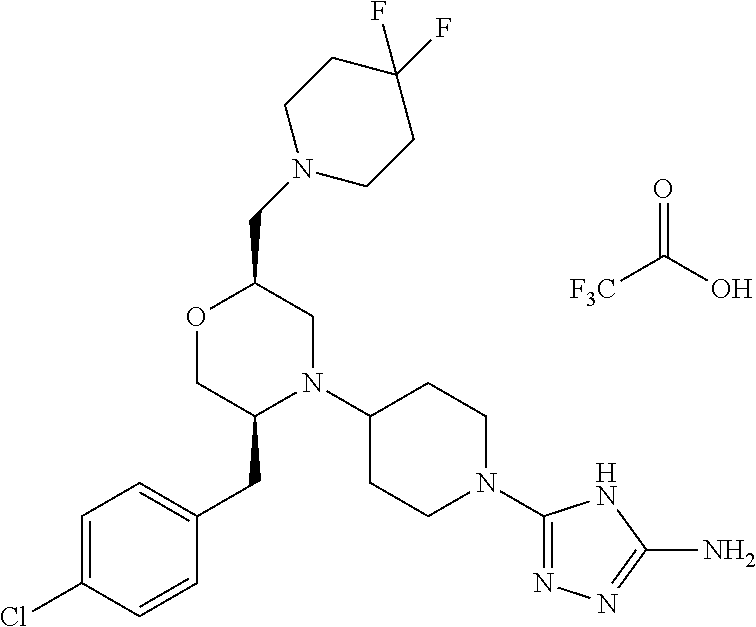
[F3C]C(O)=O.C(C1OCC(CC2=CC=C(Cl)C=C2)N(C2CCN(C3=NN=C(N)N3)CC2)C1)N1CCC(F)(F)CC1
